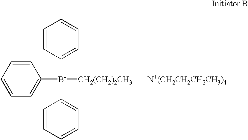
C1([B-](C2=CC=CC=C2)([CH2(CH2)2CH3       N+(CH2CH2CH2CH3)4])C2=CC=CC=C2)=CC=CC=C1
